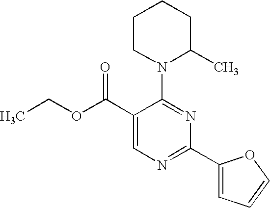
C1(C(OCC)=O)=CN=C(C2=CC=CO2)N=C1N1C(C)CCCC1
